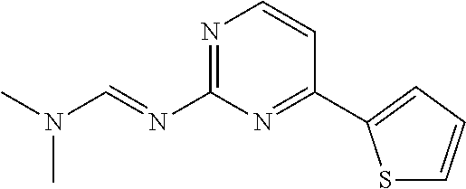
N(C=NC1=NC=CC(C2=CC=CS2)=N1)(C)C
